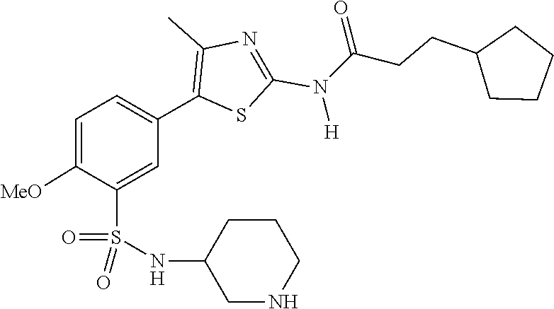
O=S(=O)(C1=CC(C2=C(C)N=C(N(C(CCC3CCCC3)=O)[H])S2)=CC=C1[MeO])NC1CNCCC1
